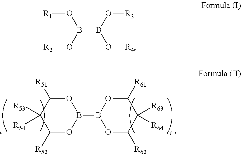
O1C([R51])C([R53])([R54])C([R52])OB1B1OC([R62])C([R63])([R64])C([R61])O1.O([R1])B(O[R2])B(O[R4])O[R3]
